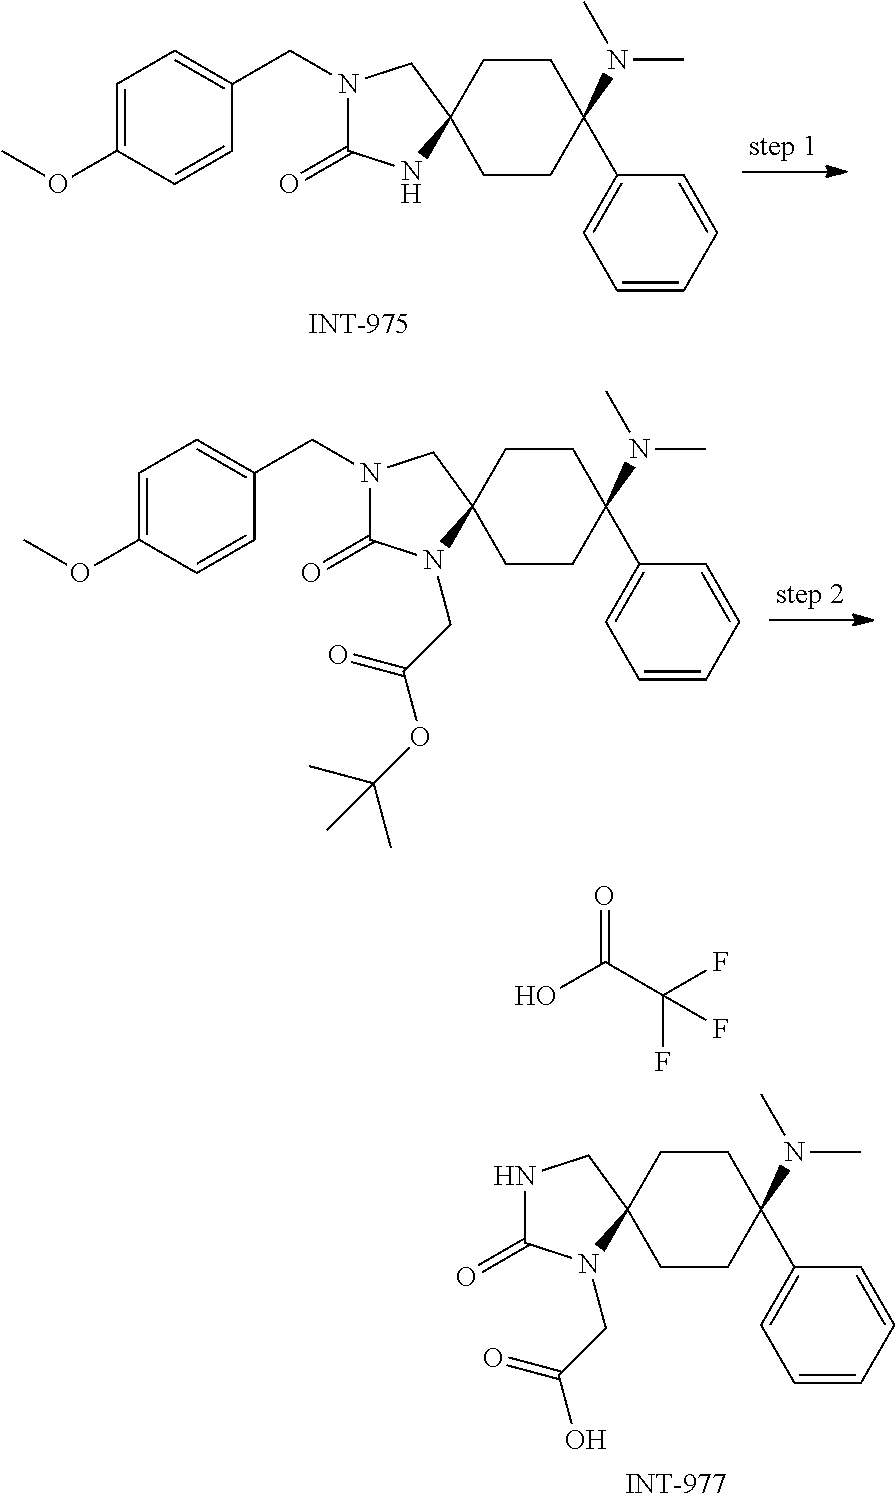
C1CC2(CCC1(N(C)C)C1=CC=CC=C1)NC(=O)N(CC1=CC=C(OC)C=C1)C2.C1CC2(CCC1(N(C)C)C1=CC=CC=C1)N(CC(OC(C)(C)C)=O)C(=O)N(CC1=CC=C(OC)C=C1)C2.C1CC2(CCC1(N(C)C)C1=CC=CC=C1)N(CC(O)=O)C(=O)NC2.OC(C(F)(F)F)=O
